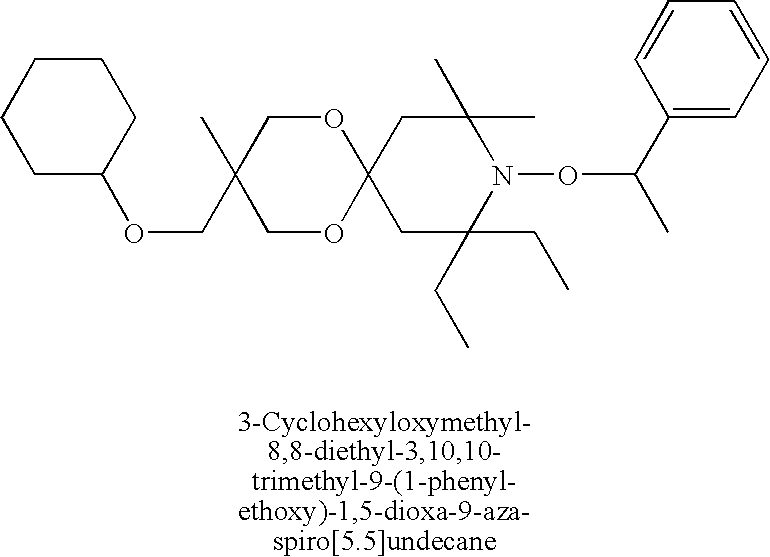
C12(CC(C)(C)N(OC(C)C3=CC=CC=C3)C(CC)(CC)C1)OCC(C)(COC1CCCCC1)CO2
